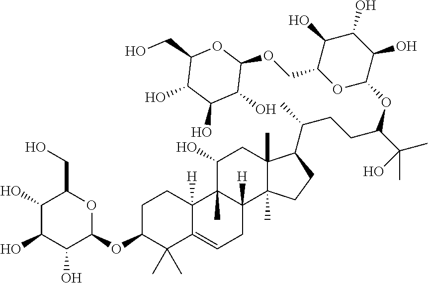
C1(CO)C(O)C(O)C(O)C(OC2C(C)(C)C3=CCC4([H])C(C)(C3([H])CC2)C(O)CC2(C)C4(C)CCC2C(C)CCC(C(C)(C)O)OC2OC(COC3C(O)C(O)C(O)C(CO)O3)C(O)C(O)C2O)O1
